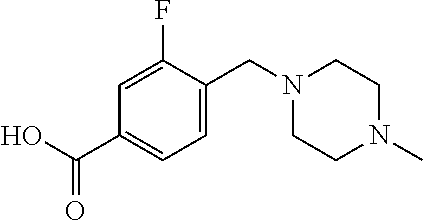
C1=C(F)C(CN2CCN(C)CC2)=CC=C1C(O)=O
